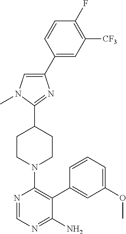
C1(F)=C([CF3])C=C(C2=CN(C)C(C3CCN(C4=C(C5=CC(OC)=CC=C5)C(N)=NC=N4)CC3)=N2)C=C1
